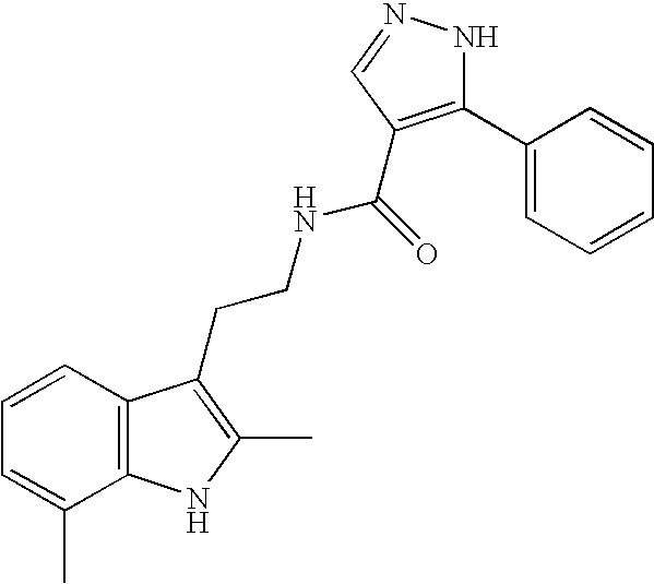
C1=CC2=C(C(C)=C1)NC(C)=C2CCNC(=O)C1=C(C2=CC=CC=C2)NN=C1
